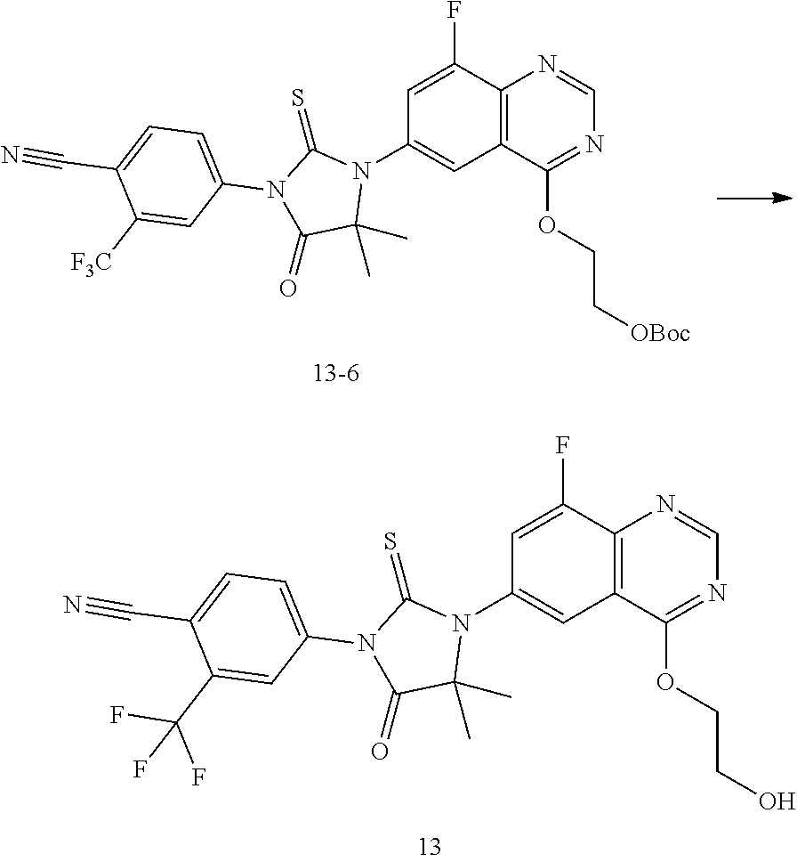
C12=C(C(OCCO)=NC=N1)C=C(N1C(=S)N(C3=CC=C(C#N)C(C(F)(F)F)=C3)C(=O)C1(C)C)C=C2F.C12=C(C(OCC[OBoc])=NC=N1)C=C(N1C(=S)N(C3=CC=C(C#N)C([F3C])=C3)C(=O)C1(C)C)C=C2F
